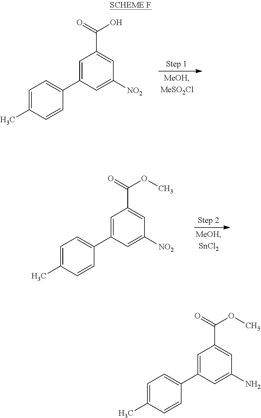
C1=C(C2=CC=C(C)C=C2)C=C([NO2])C=C1C(=O)O.C1=C(C2=CC=C(C)C=C2)C=C([NO2])C=C1C(=O)OC.C1=C(C2=CC=C(C)C=C2)C=C(N)C=C1C(=O)OC
